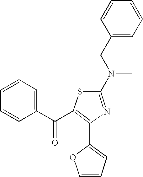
C1=CC=C(C(C2=C(C3=CC=CO3)N=C(N(CC3=CC=CC=C3)C)S2)=O)C=C1
